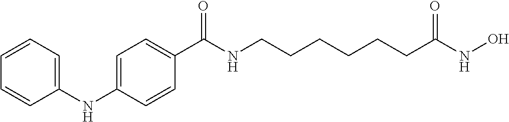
N(C1=CC=CC=C1)C1=CC=C(C(NCCCCCCC(NO)=O)=O)C=C1
